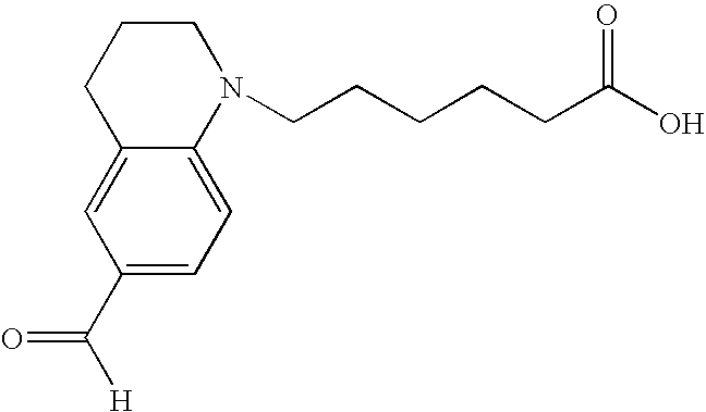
C1(C([H])=O)=CC=C2C(=C1)CCCN2CCCCCC(O)=O
